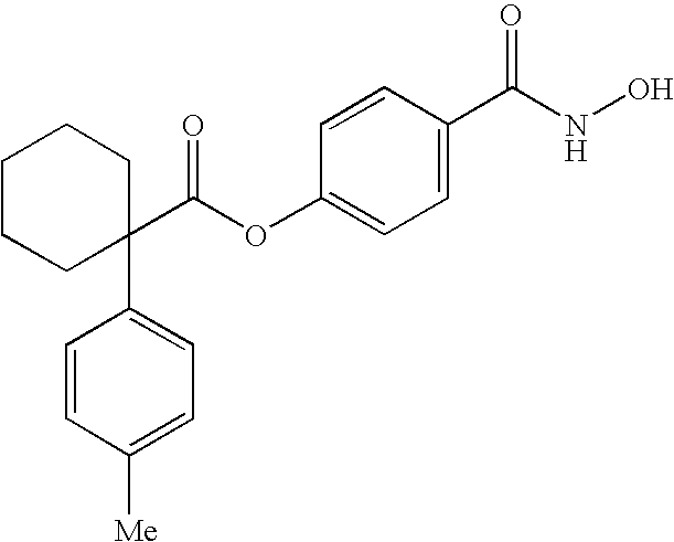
C1CCC(C(OC2=CC=C(C(NO)=O)C=C2)=O)(C2=CC=C([Me])C=C2)CC1
